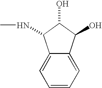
OC1C(O)C2=CC=CC=C2C1NC
